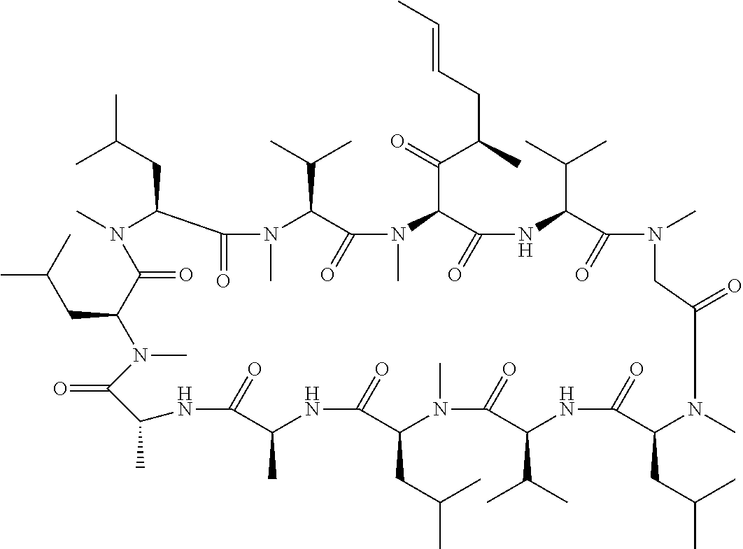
C1(=O)N(C)CC(=O)CN(C)C(CC(C)C)C(=O)NC(C(C)C)C(=O)N(C)C(CC(C)C)C(=O)NC(C)C(=O)NC(C)C(=O)N(C)C(CC(C)C)C(=O)N(C)C(CC(C)C)C(=O)N(C)C(C(C)C)C(=O)N(C)C(C(C(C)CC=CC)=O)C(=O)NC1C(C)C
